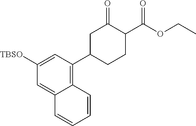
C12=CC([TBSO])=CC(C3CCC(C(=O)OCC)C(=O)C3)=C1C=CC=C2
